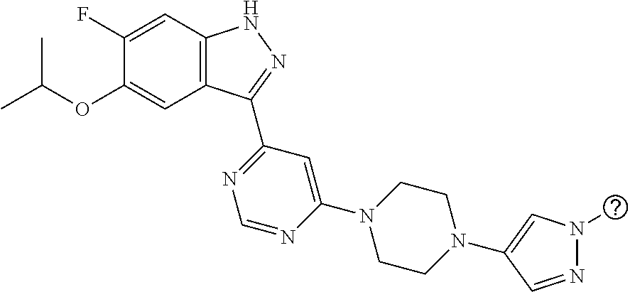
O(C1=CC2=C(C=C1F)NN=C2C1=NC=NC(N2CCN(C3=CN(C)N=C3)CC2)=C1)C(C)C
